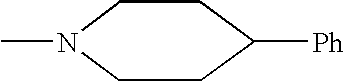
C1N(C)CCC([Ph])C1
